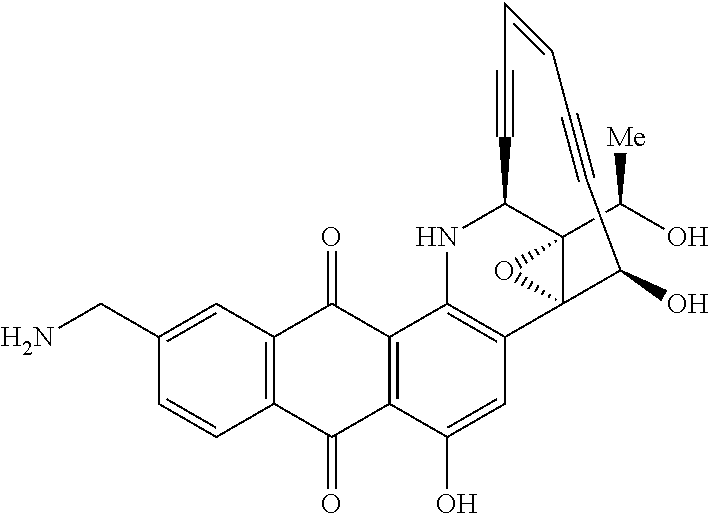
C12=C(C=C(CN)C=C1)C(=O)C1=C(C2=O)C(O)=CC2=C1NC1C3(C(O)[Me])C2(O3)C(O)C#CC=CC#C1
